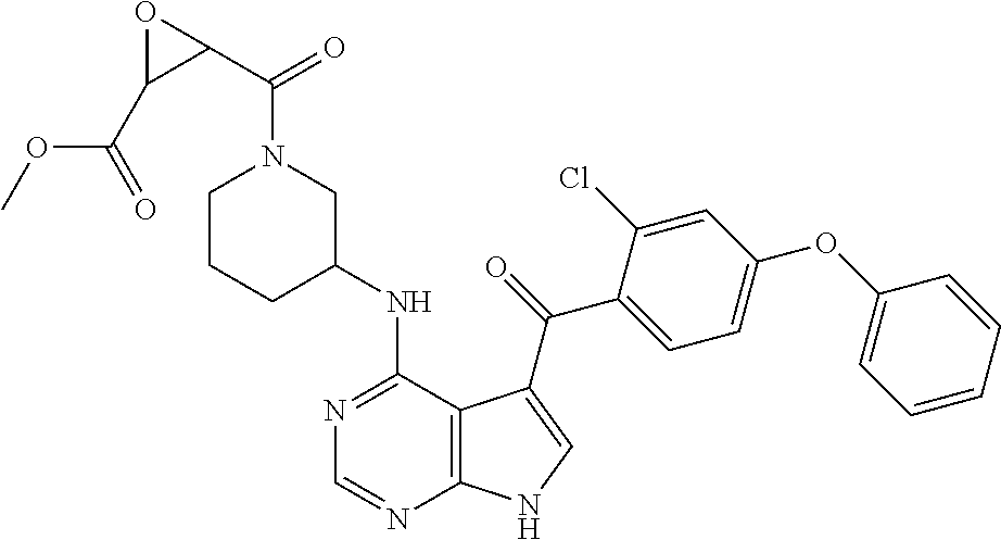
N1=C(NC2CN(C(C3OC3C(=O)OC)=O)CCC2)C2=C(N=C1)NC=C2C(=O)C1=CC=C(OC2=CC=CC=C2)C=C1Cl
